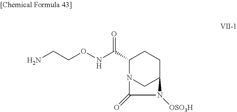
C1(C(NOCCN)=O)N2CC(CC1)N([OSO3H])C2=O
